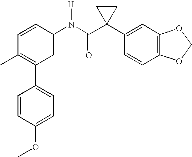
C1(C2=C(C)C=CC(N(C(C3(C4=CC5=C(C=C4)OCO5)CC3)=O)[H])=C2)=CC=C(OC)C=C1
